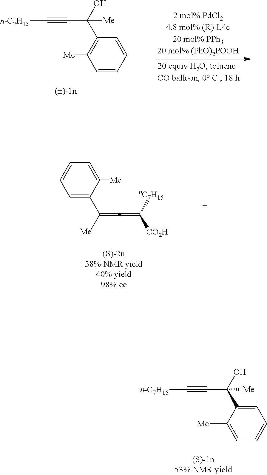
C1=C(C([Me])=C=C([nC7H15])[CO2H])C([Me])=CC=C1.C1=CC=CC(C(O)([Me])C#C[n-C7H15])=C1[Me].C1=C([Me])C(C(O)([Me])C#C[n-C7H15])=CC=C1
